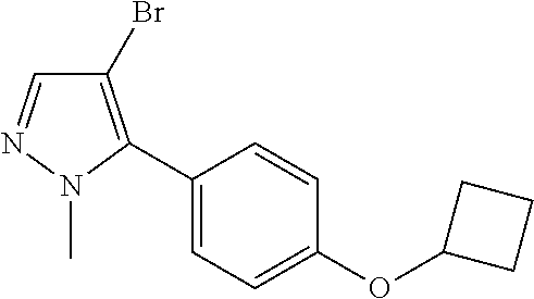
C1=NN(C)C(C2=CC=C(OC3CCC3)C=C2)=C1Br
